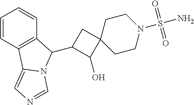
C1=CC2=C(C=C1)C(C1C(O)C3(C1)CCN(S(N)(=O)=O)CC3)N1C2=CN=C1
